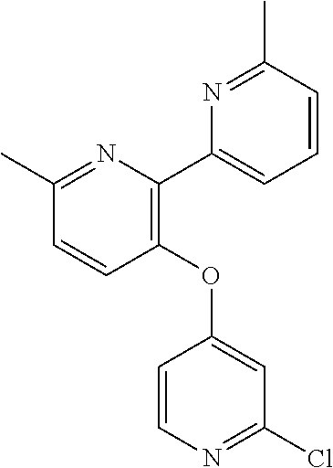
C1=CC(OC2=CC(Cl)=NC=C2)=C(C2=CC=CC(C)=N2)N=C1C
